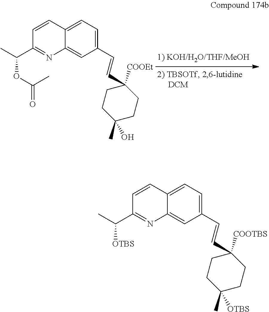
C12=CC=C(C=CC3([COOEt])CCC(O)(C)CC3)C=C1N=C(C(C)OC(=O)C)C=C2.C12=CC=C(C=CC3([COOTBS])CCC([OTBS])(C)CC3)C=C1N=C(C(C)[OTBS])C=C2
